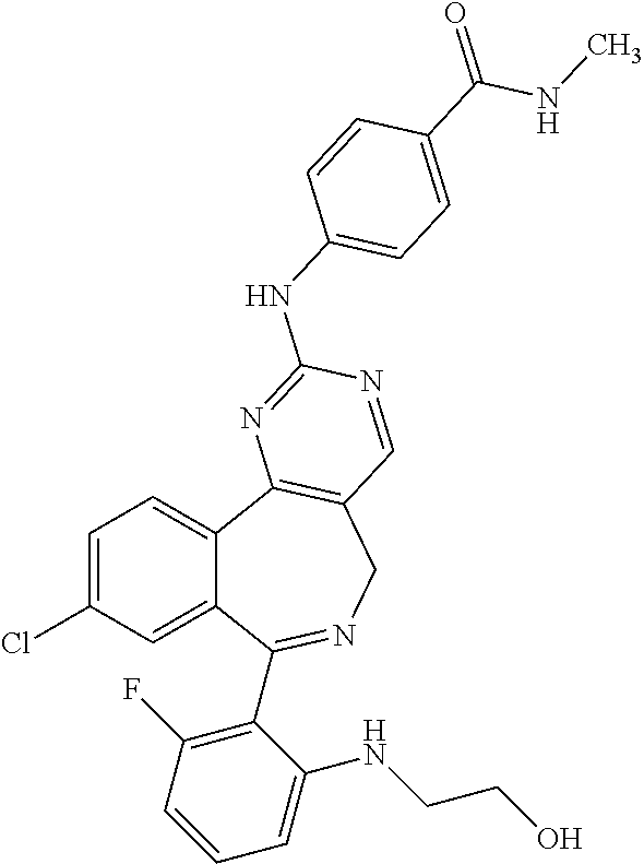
C1=C(Cl)C=C2C(=C1)C1=C(CN=C2C2=C(F)C=CC=C2NCCO)C=NC(NC2=CC=C(C(=O)NC)C=C2)=N1
